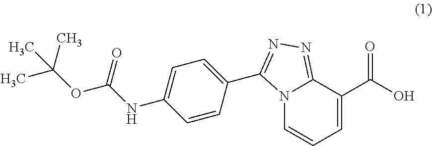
N12C=CC=C(C(O)=O)C1=NN=C2C1=CC=C(NC(OC(C)(C)C)=O)C=C1
